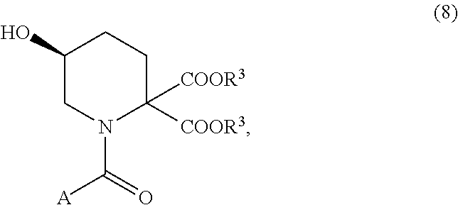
C1N(C([A])=O)C([COOR3])([COOR3])CCC1O
